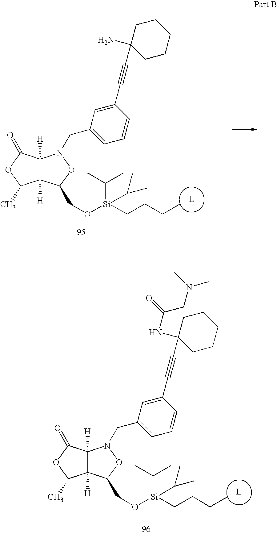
C12([H])C([H])(C(=O)OC1C)N(CC1=CC=CC(C#CC3(N)CCCCC3)=C1)OC2CO[Si](C(C)C)(CCCC)C(C)C.C12([H])C([H])(C(=O)OC1C)N(CC1=CC=CC(C#CC3(NC(CN(C)C)=O)CCCCC3)=C1)OC2CO[Si](C(C)C)(CCCC)C(C)C
